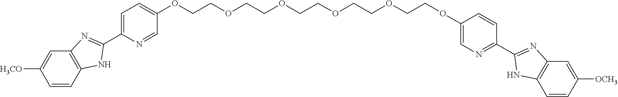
C1=CC2=C(C=C1[H3CO])N=C(C1=CC=C(OCCOCCOCCOCCOCCOC3=CN=C(C4=NC5=C(C=CC([OCH3])=C5)N4)C=C3)C=N1)N2
